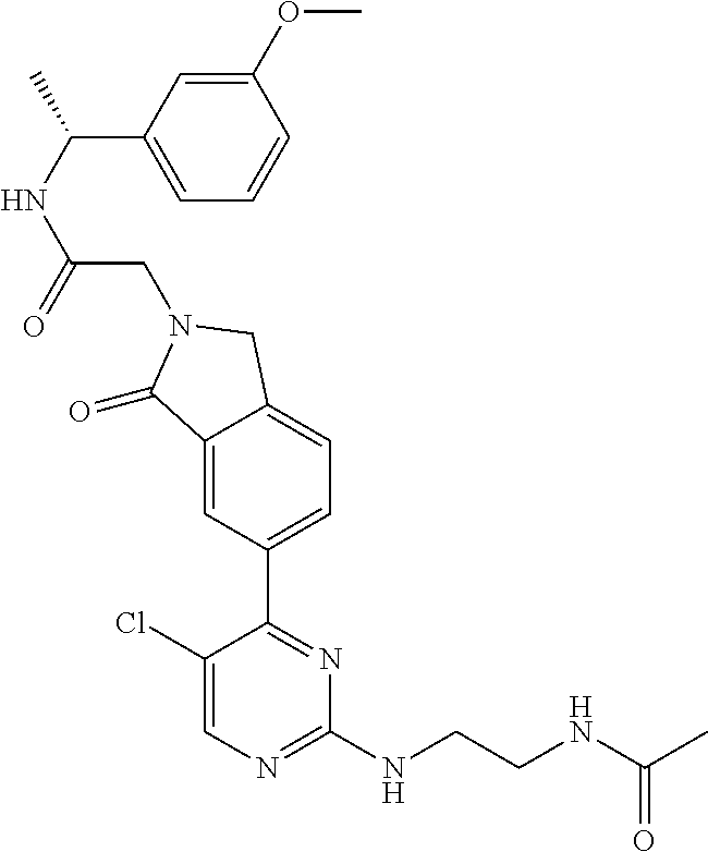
C1(Cl)=CN=C(NCCNC(C)=O)N=C1C1=CC=C2C(=C1)C(=O)N(CC(NC(C)C1=CC=CC(OC)=C1)=O)C2
